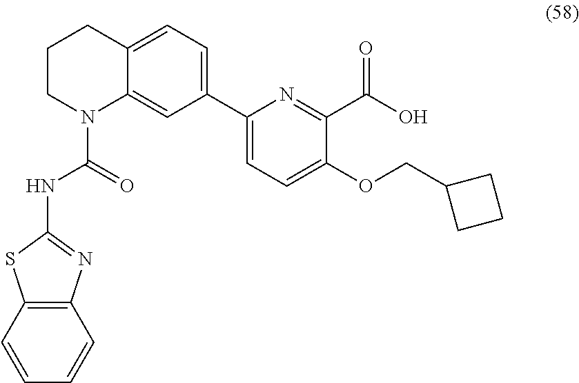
C1(C2=CC=C(OCC3CCC3)C(C(O)=O)=N2)=CC=C2C(=C1)N(C(=O)NC1=NC3=C(S1)C=CC=C3)CCC2
